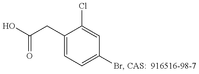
C(CC1=CC=C(Br)C=C1Cl)(O)=O
